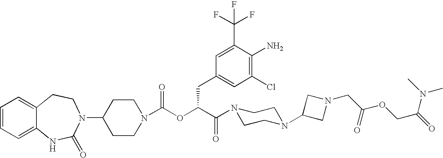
C1(N2C(=O)NC3=CC=CC=C3CC2)CCN(C(OC(C(N2CCN(C3CN(CC(OCC(N(C)C)=O)=O)C3)CC2)=O)CC2=CC(Cl)=C(N)C(C(F)(F)F)=C2)=O)CC1
